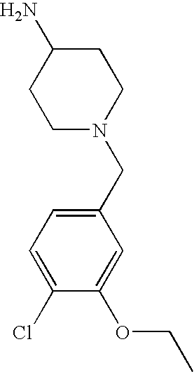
C1N(CC2=CC=C(Cl)C(OCC)=C2)CCC(N)C1
